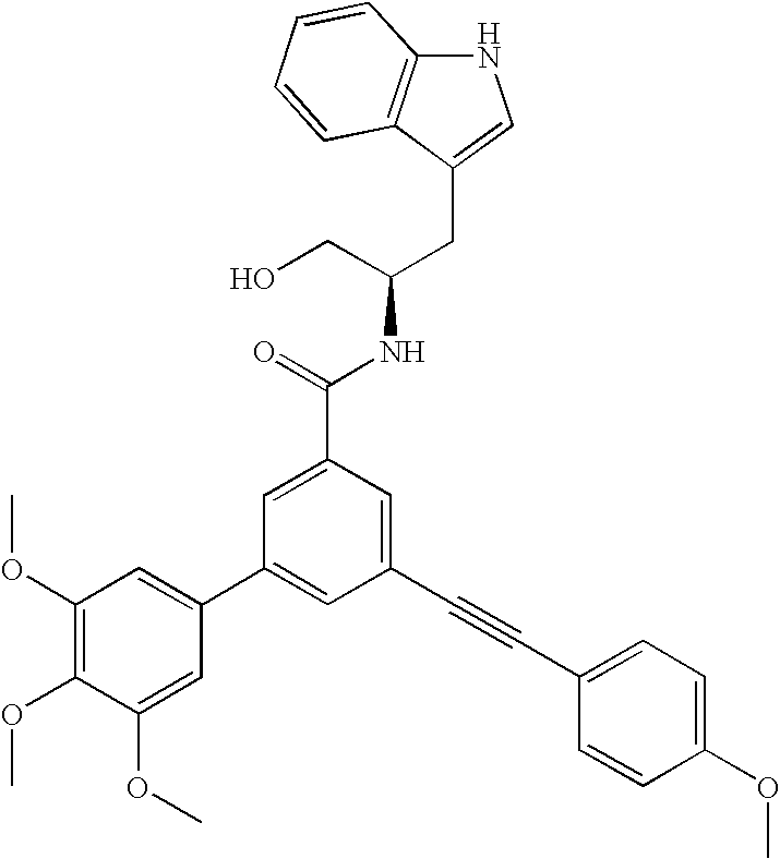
C12=C(C(CC(CO)NC(=O)C3=CC(C4=CC(OC)=C(OC)C(OC)=C4)=CC(C#CC4=CC=C(OC)C=C4)=C3)=CN1)C=CC=C2
